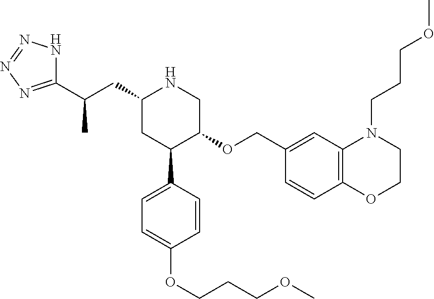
C1(CC(C2=NN=NN2)C)CC(C2=CC=C(OCCCOC)C=C2)C(OCC2=CC3=C(C=C2)OCCN3CCCOC)CN1
